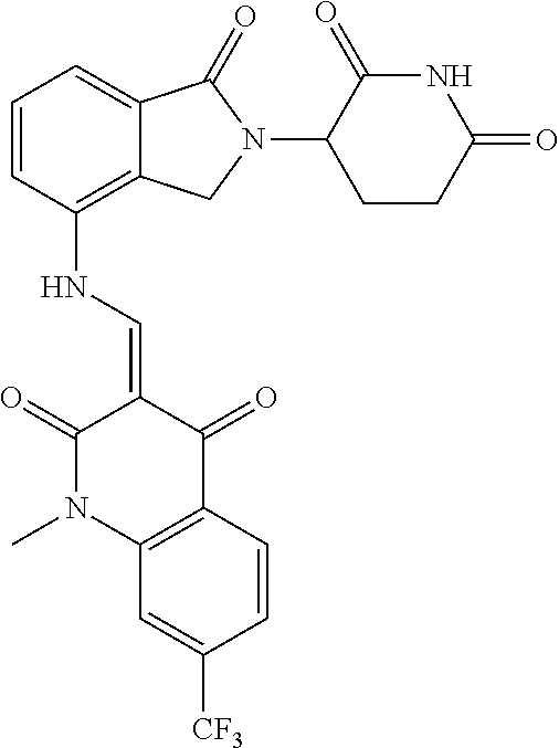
C1=CC(NC=C2C(=O)N(C)C3=C(C2=O)C=CC([CF3])=C3)=C2C(=C1)C(=O)N(C1CCC(=O)NC1=O)C2
